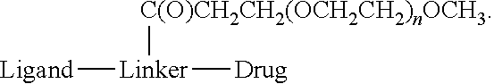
[Ligand][Linker]([Drug])[C(O)CH2CH2(OCH2CH2)nOCH3]
